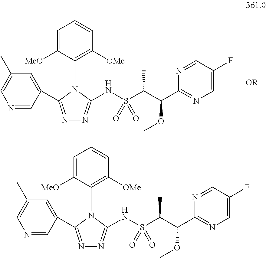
N(S(=O)(=O)C(C)C(OC)C1=NC=C(F)C=N1)C1=NN=C(C2=CC(C)=CN=C2)N1C1=C([OMe])C=CC=C1[MeO].N(S(=O)(=O)C(C)C(OC)C1=NC=C(F)C=N1)C1=NN=C(C2=CC(C)=CN=C2)N1C1=C([OMe])C=CC=C1[MeO]
